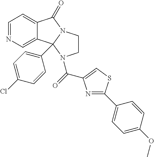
C1=NC=C2C(=C1)C(=O)N1CCN(C(=O)C3=CSC(C4=CC=C(OC)C=C4)=N3)C21C1=CC=C(Cl)C=C1
